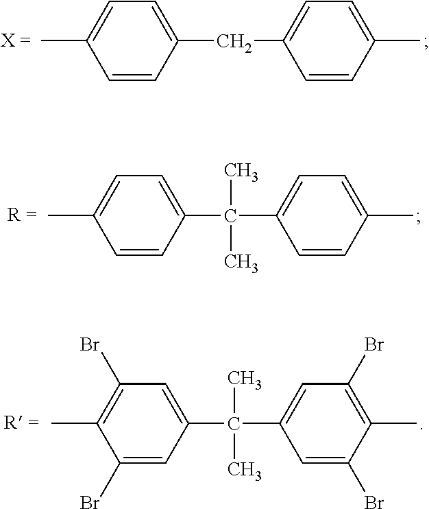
C1=CC(CC2=CC=C(C)C=C2)=CC=C1C.C1=CC(C(C2=CC=C(C)C=C2)(C)C)=CC=C1C.C1(Br)=CC(C(C2=CC(Br)=C(C)C(Br)=C2)(C)C)=CC(Br)=C1C
